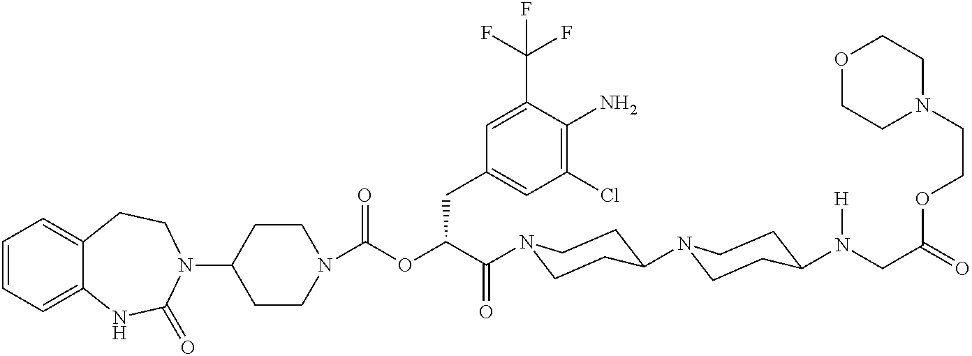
C1(N2CCC3=CC=CC=C3NC2=O)CCN(C(OC(C(=O)N2CCC(N3CCC(N(CC(=O)OCCN4CCOCC4)[H])CC3)CC2)CC2=CC(Cl)=C(N)C(C(F)(F)F)=C2)=O)CC1
